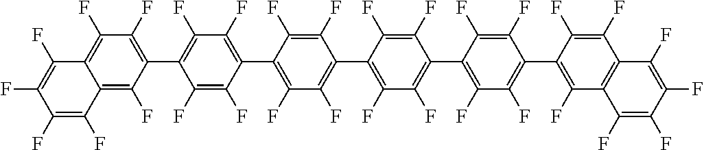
C1(C2=C(F)C(F)=C(C3=C(F)C(F)=C(C4=C(F)C(F)=C(C5=C(F)C6=C(C(F)=C5F)C(F)=C(F)C(F)=C6F)C(F)=C4F)C(F)=C3F)C(F)=C2F)=C(F)C(F)=C(C2=C(F)C(F)=C3C(=C2F)C(F)=C(F)C(F)=C3F)C(F)=C1F
